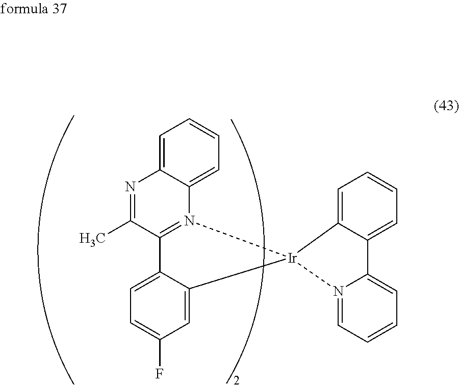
C1=C2C(=CC=C1)N1=C(C(C)=N2)C2=CC=C(F)C=C2[Ir]12N1=CC=CC=C1C1=CC=CC=C21
